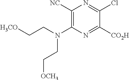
C1([NC])=C(N(CC[H3CO])CC[OCH3])N=C([CO2H])C(Cl)=N1
